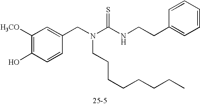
C1([H3CO])=C(O)C=CC(CN(C(NCCC2=CC=CC=C2)=S)CCCCCCCC)=C1
